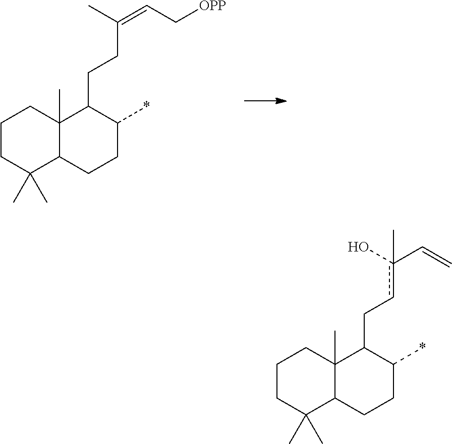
C1CC(C)(C)C2C(C)(C1)C(CCC(=CC[OPP])C)C(*)CC2.C1CC(C)(C)C2C(C)(C1)C(Ccc(C=C)(O)C)C(*)CC2
